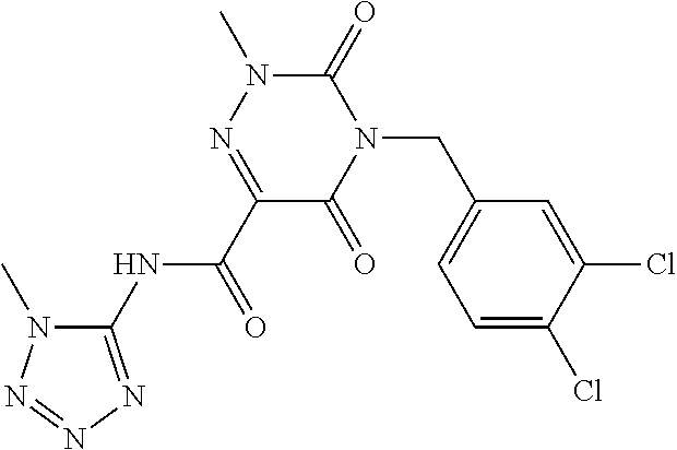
C1(NC(C2=NN(C)C(=O)N(CC3=CC=C(Cl)C(Cl)=C3)C2=O)=O)=NN=NN1C
